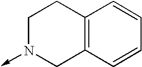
C1N(->C)CC2=C(C1)C=CC=C2
